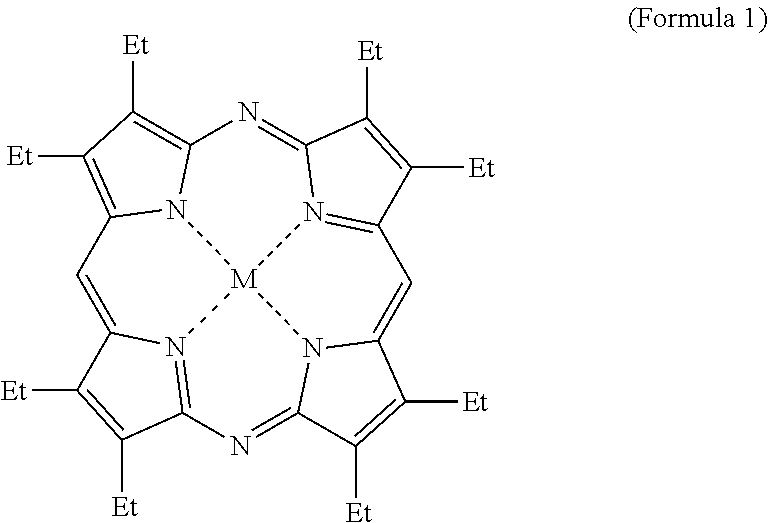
C1=C2N3=C(N=C4N5C(=CC6=N7C(=NC8=C([Et])C([Et])=C1N8[M]753)C([Et])=C6[Et])C([Et])=C4[Et])C([Et])=C2[Et]
